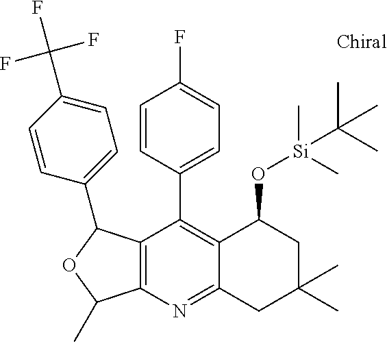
C1(C2=C3C(=NC4=C2C(C2=CC=C(C(F)(F)F)C=C2)OC4C)CC(C)(C)CC3O[Si](C)(C(C)(C)C)C)=CC=C(F)C=C1
